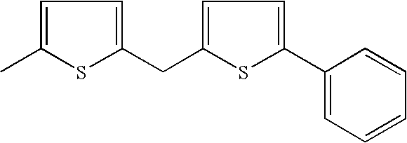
C1=C(C)SC(CC2=CC=C(C3=CC=CC=C3)S2)=C1
